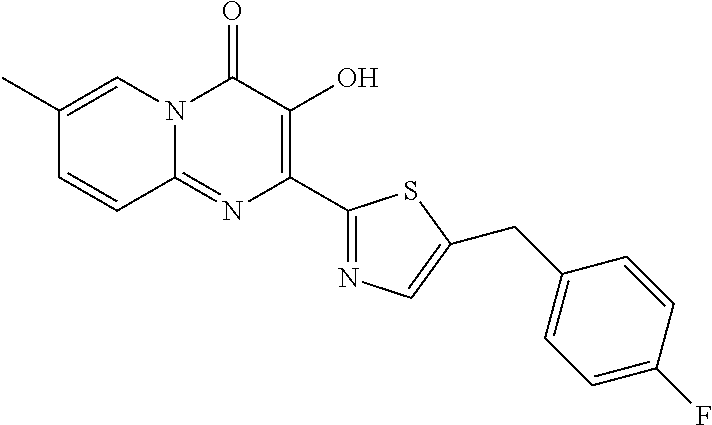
C1=CC2=NC(C3=NC=C(CC4=CC=C(F)C=C4)S3)=C(O)C(=O)N2C=C1C
